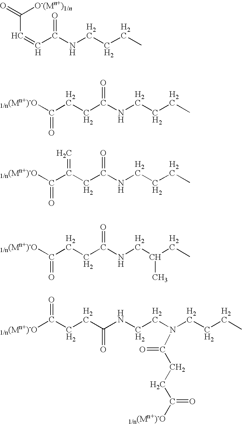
[1/n(Mn+)-O]C(CCC(NCCN(CCCC)C(CCC([1/n(Mn+)-O])=O)=O)=O)=O.[1/n(Mn+)-O]C(CCC(NCC(CC)C)=O)=O.[1/n(Mn+)-O]C(C(CC(NCCCC)=O)=C)=O.[1/n(Mn+)-O]C(CCC(NCCCC)=O)=O.C(=CC(NCCCC)=O)C([O-(Mn+)1/n])=O
